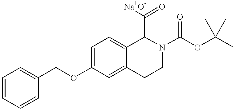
C(OC1=CC=C2C(=C1)CCN(C(OC(C)(C)C)=O)C2C([Na+O-])=O)C1=CC=CC=C1
